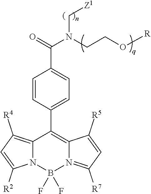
C12=C([R4])C=C([R2])N1B(F)(F)N1=C([R7])C=C([R5])C1=C2C1=CC=C(C(=O)N(CCO[R])C[Z1])C=C1
